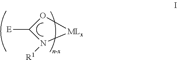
[E]C1N([R1])[MLx]O1
